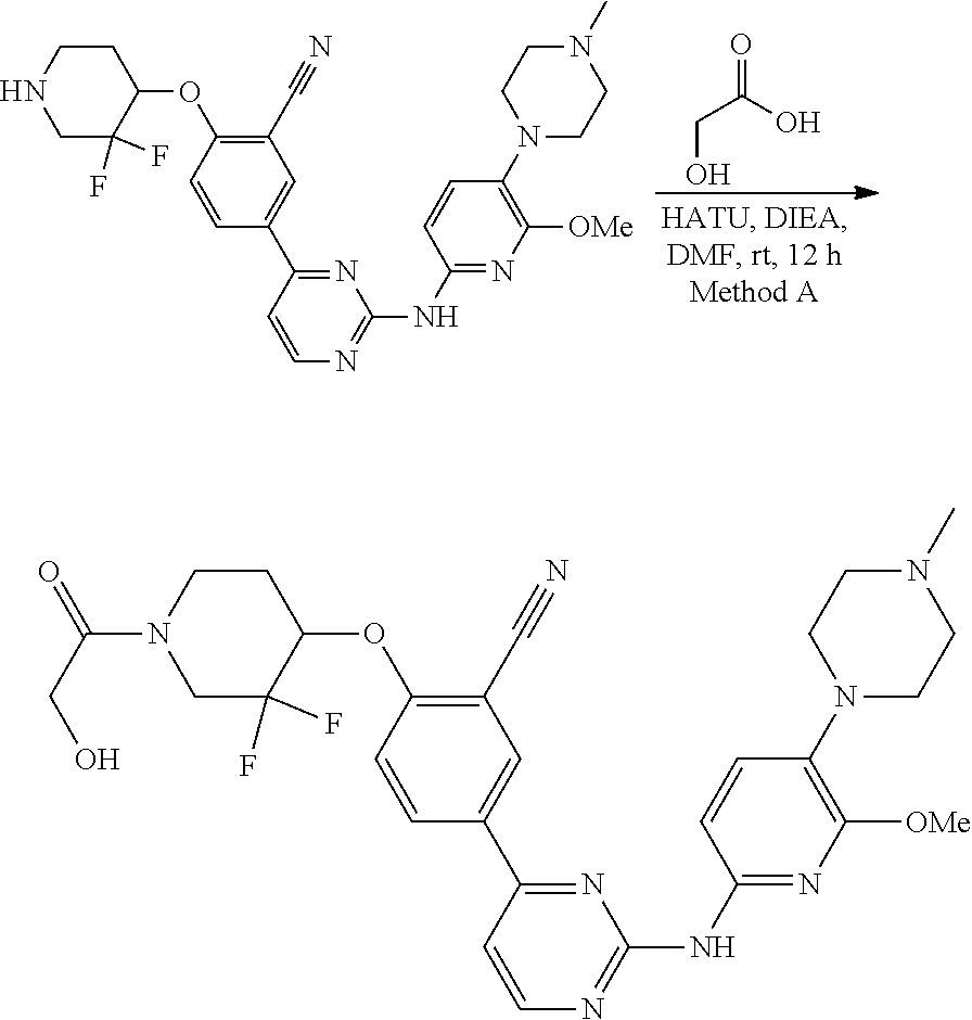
C(C(O)=O)O.C1(C#N)=C(OC2C(F)(F)CNCC2)C=CC(C2=NC(NC3=NC([OMe])=C(N4CCN(C)CC4)C=C3)=NC=C2)=C1.C1=CC(N2CCN(C)CC2)=C([OMe])N=C1NC1=NC=CC(C2=CC(C#N)=C(OC3C(F)(F)CN(C(CO)=O)CC3)C=C2)=N1
